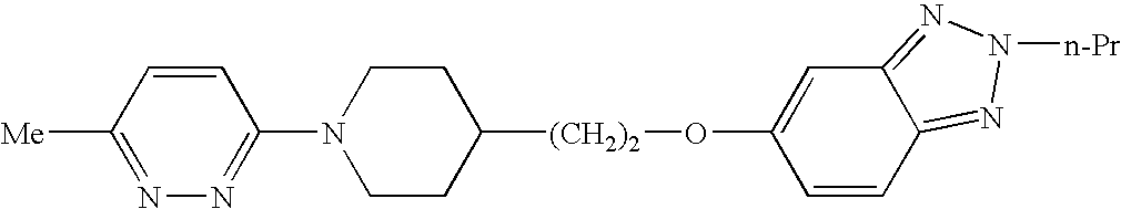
C1([Me])=NN=C(N2CCC([(CH2)2]OC3=CC4=NN([n-Pr])N=C4C=C3)CC2)C=C1
